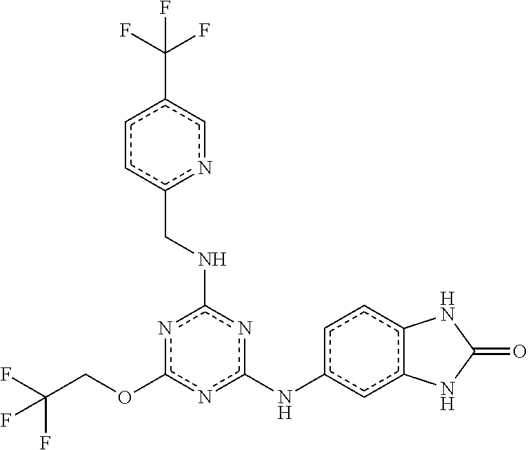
FC(COc1nc(Nc2ccc3c(c2)NC(=O)N3)nc(NCc2ccc(C(F)(F)F)cn2)n1)(F)F
